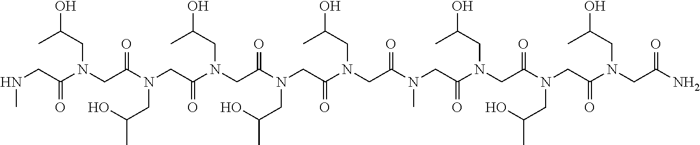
N(CC(N(CC(N(CC(N(CC(N(CC(N(CC(N(CC(N(CC(N(CC(N(CC(N)=O)CC(O)C)=O)CC(C)O)=O)CC(O)C)=O)C)=O)CC(O)C)=O)CC(C)O)=O)CC(O)C)=O)CC(C)O)=O)CC(O)C)=O)C
